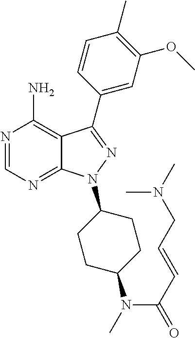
N1=CN=C2C(=C1N)C(C1=CC(OC)=C(C)C=C1)=NN2C1CCC(N(C(C=CCN(C)C)=O)C)CC1
